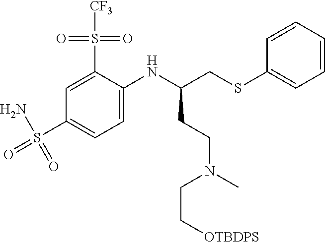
C1=C(S(=O)(=O)[CF3])C(NC(CSC2=CC=CC=C2)CCN(C)CC[OTBDPS])=CC=C1S(N)(=O)=O
